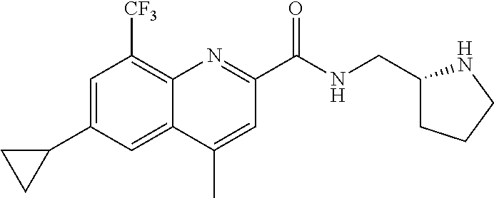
C12=C([CF3])C=C(C3CC3)C=C1C(C)=CC(C(NCC1CCCN1)=O)=N2
